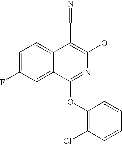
C1=C(F)C=C2C(=C1)C(C=N)=C(O)N=C2OC1=C(Cl)C=CC=C1
